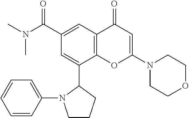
C12=C(C=C(C(N(C)C)=O)C=C1C1N(C3=CC=CC=C3)CCC1)C(=O)C=C(N1CCOCC1)O2
